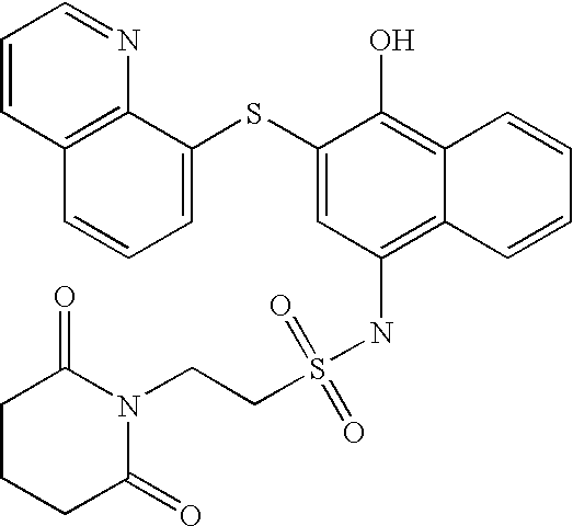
C1=CC2=C(N=C1)C(SC1=CC(NS(=O)(=O)CCN3C(=O)CCCC3=O)=C3C(=C1O)C=CC=C3)=CC=C2
